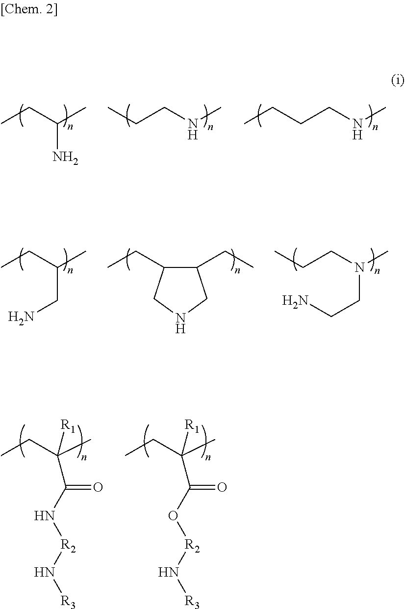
CCC(C)([R1])C(N[R2]N[R3])=O.CCC(C)([R1])C(O[R2]N[R3])=O.CCC(C)N.C(CNC)C.C(CNC)CC.C(CN(C)CCN)C.C1(CC)C(CC)CNC1.CCC(C)CN
